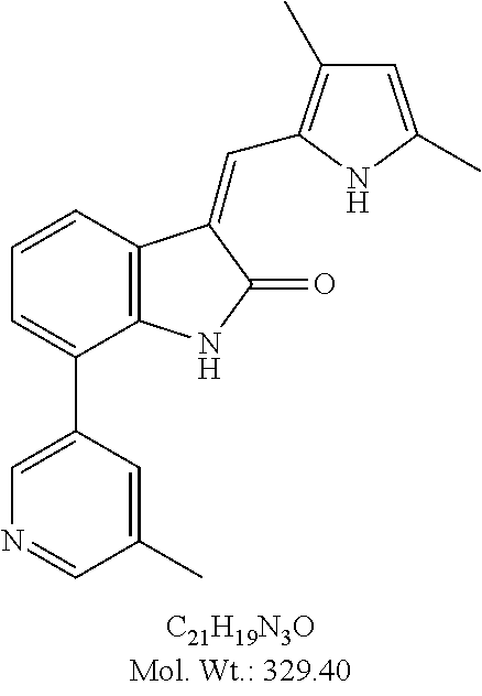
C1=CC2=C(C(C3=CN=CC(C)=C3)=C1)NC(=O)C2=CC1=C(C)C=C(C)N1
